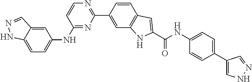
C1=C2C(=CC=C1NC1=NC(C3=CC4=C(C=C3)C=C(C(NC3=CC=C(C5=CNN=C5)C=C3)=O)N4)=NC=C1)NN=C2
